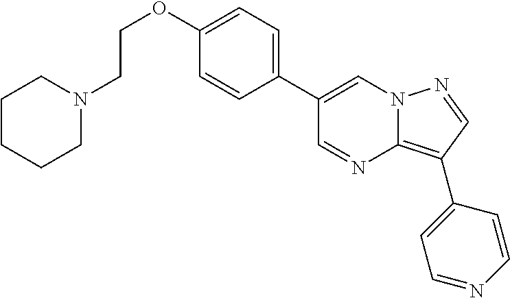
C1CCCN(CCOC2=CC=C(C3=CN4C(=C(C5=CC=NC=C5)C=N4)N=C3)C=C2)C1
